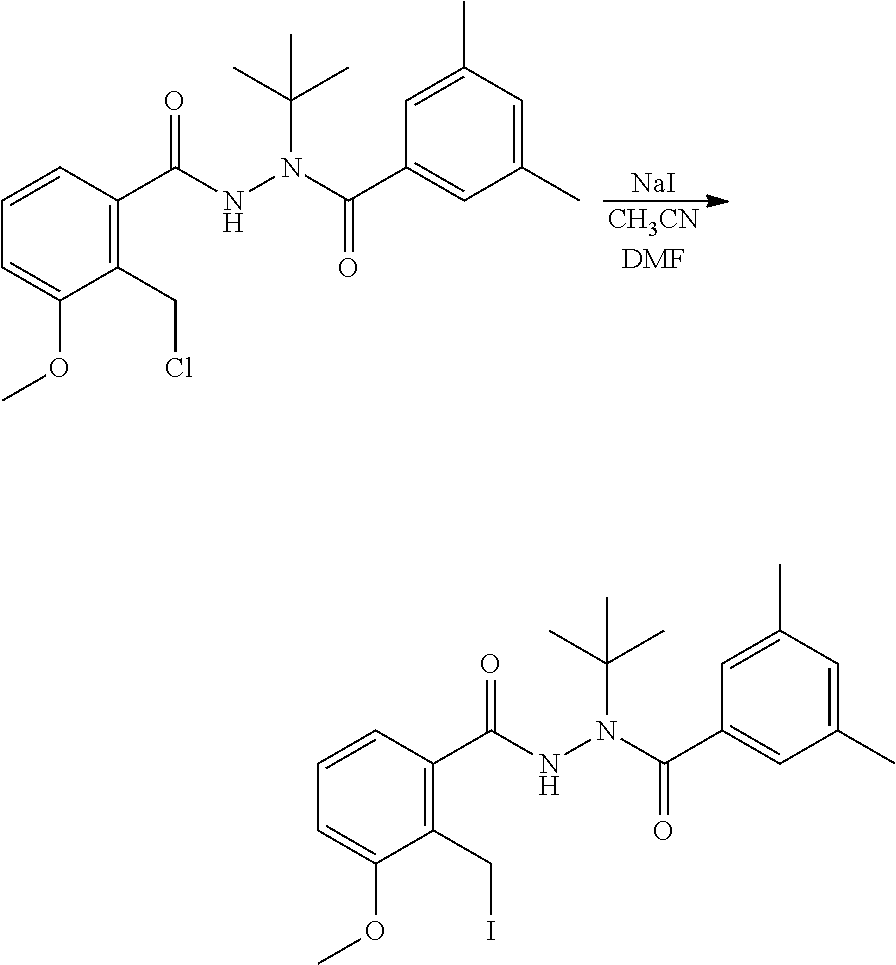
C1=CC(C(NN(C(C)(C)C)C(C2=CC(C)=CC(C)=C2)=O)=O)=C(CCl)C(OC)=C1.[NaI].[CH3CNDMF].C1=CC(C(NN(C(C)(C)C)C(C2=CC(C)=CC(C)=C2)=O)=O)=C(CI)C(OC)=C1
